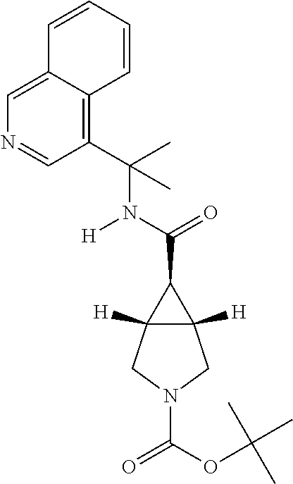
C1=CC2=C(C(N([H])C(=O)C3C4([H])C3([H])CN(C(=O)OC(C)(C)C)C4)(C)C)C=NC=C2C=C1
